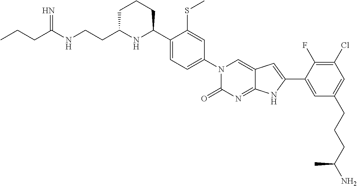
C1C(CCNC(CCC)=N)NC(C2=CC=C(N3C(=O)N=C4C(=C3)C=C(C3=CC(CCCC(N)C)=CC(Cl)=C3F)N4)C=C2SC)CC1
